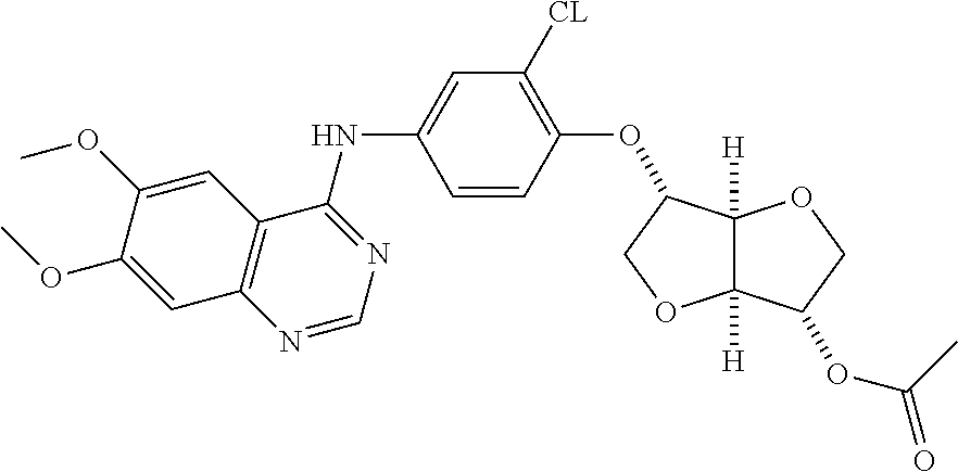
C1=C(NC2=NC=NC3=C2C=C(OC)C(OC)=C3)C=CC(OC2C3([H])C([H])(OC2)C(OC(C)=O)CO3)=C1[CL]
